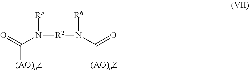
N([R2]N([R6])C(=O)[(AO)nZ])([R5])C(=O)[(AO)nZ]
